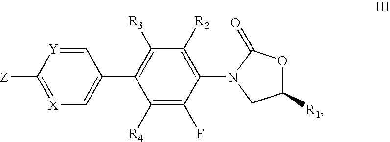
C1([R1])OC(=O)N(C2=C([R2])C([R3])=C(C3=C[X]=C([Z])[Y]=C3)C([R4])=C2F)C1
